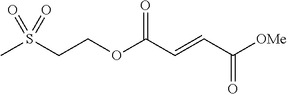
S(CCOC(C=CC([OMe])=O)=O)(C)(=O)=O
